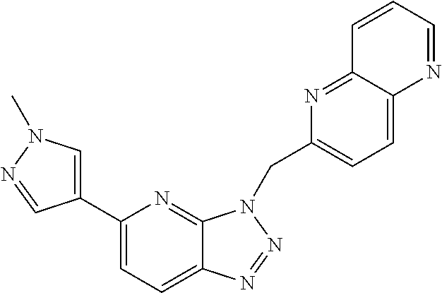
C1(C2=CN(C)N=C2)=CC=C2C(=N1)N(CC1=CC=C3C(=N1)C=CC=N3)N=N2
